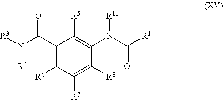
C1(C(N([R3])[R4])=O)=C([R6])C([R7])=C([R8])C(N(C(=O)[R1])[R11])=C1[R5]
